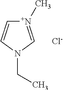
[N+]1(C)=CN(CC)C=C1.[Cl-]
